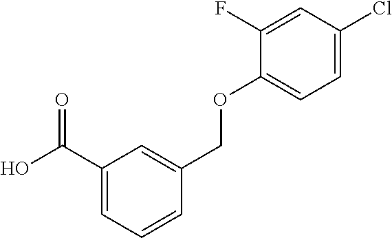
OC(C1=CC=CC(COC2=CC=C(Cl)C=C2F)=C1)=O
